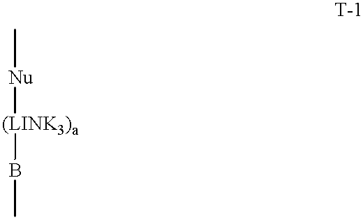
C[Nu][(LINK3)a]BC
